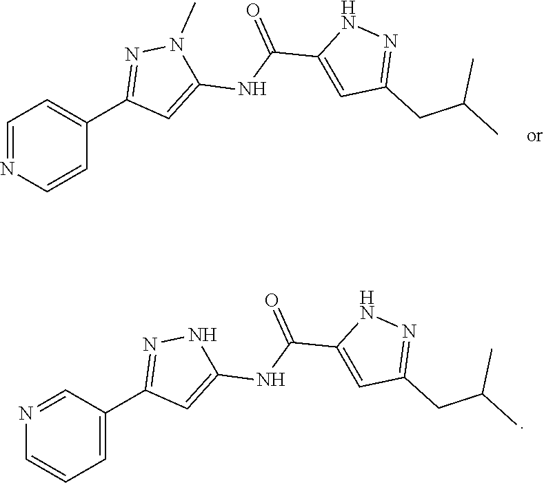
N1=CC(C2=NNC(NC(C3=CC(CC(C)C)=NN3)=O)=C2)=CC=C1.C1=NC=CC(C2=NN(C)C(NC(C3=CC(CC(C)C)=NN3)=O)=C2)=C1
